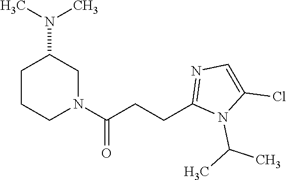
N1(C(CCC2=NC=C(Cl)N2C(C)C)=O)CC(N(C)C)CCC1
